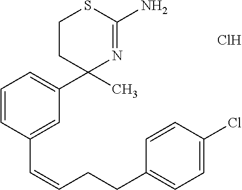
C1CC(C2=CC=CC(C=CCCC3=CC=C(Cl)C=C3)=C2)(C)N=C(N)S1.Cl
